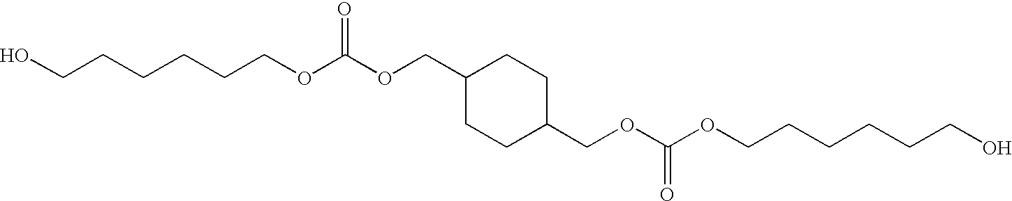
OCCCCCCOC(OCC1CCC(COC(OCCCCCCO)=O)CC1)=O
